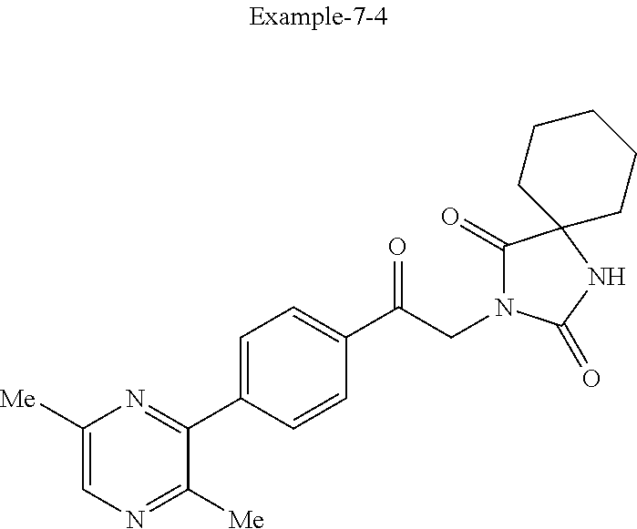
C1([Me])=CN=C([Me])C(C2=CC=C(C(CN3C(=O)C4(NC3=O)CCCCC4)=O)C=C2)=N1
